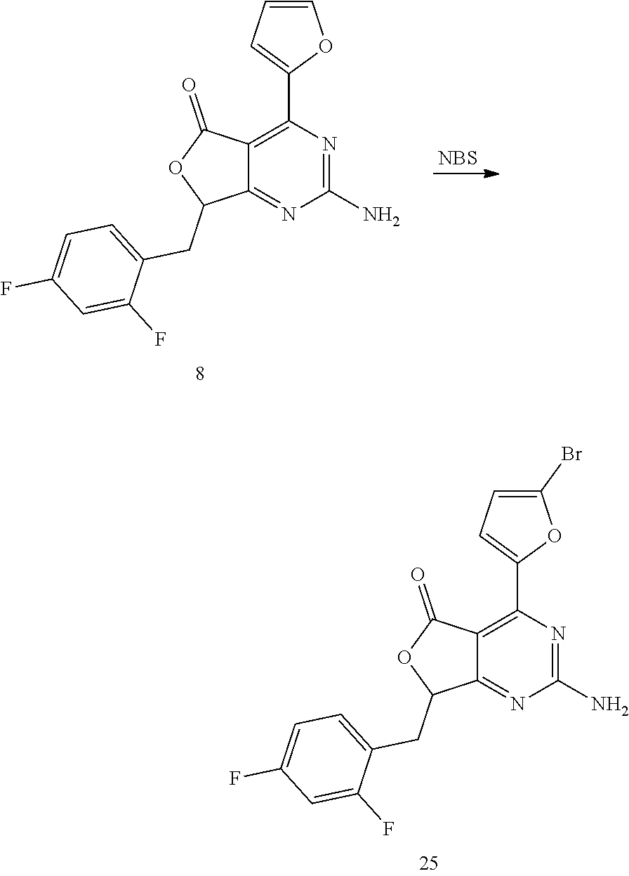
[NBS].C1(N)=NC(C2=CC=CO2)=C2C(=N1)C(CC1=CC=C(F)C=C1F)OC2=O.C1(N)=NC(C2=CC=C(Br)O2)=C2C(=N1)C(CC1=CC=C(F)C=C1F)OC2=O
